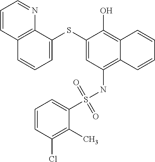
C12=C(NS(C3=CC=CC(Cl)=C3C)(=O)=O)C=C(SC3=CC=CC4=C3N=CC=C4)C(O)=C1C=CC=C2
